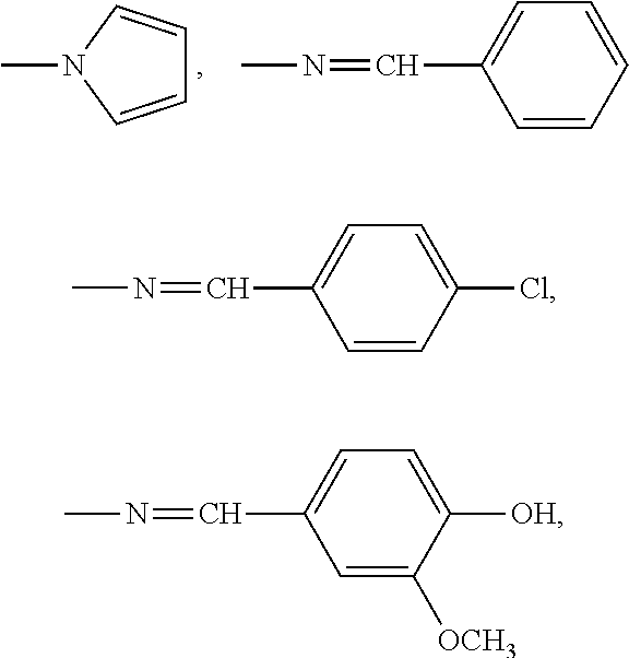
CN1C=CC=C1.C1=CC=CC=C1C=NC.C1=CC(Cl)=CC=C1C=NC.C1=C([OCH3])C([OH])=CC=C1C=NC
